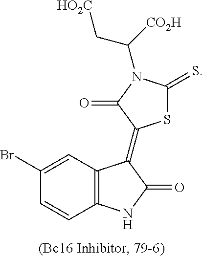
C1(Br)=CC2=C(C=C1)NC(=O)C2=C1SC(=S)N(C(C[HO2C])[CO2H])C1=O
